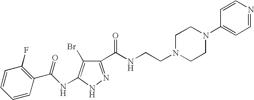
C1=CC=CC(C(NC2=C(Br)C(C(NCCN3CCN(C4=CC=NC=C4)CC3)=O)=NN2)=O)=C1F
